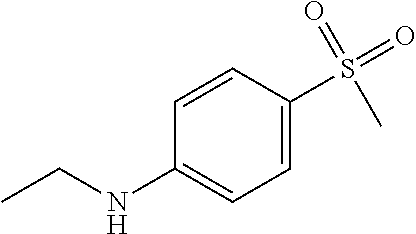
CCNC1=CC=C(S(=O)(=O)C)C=C1
